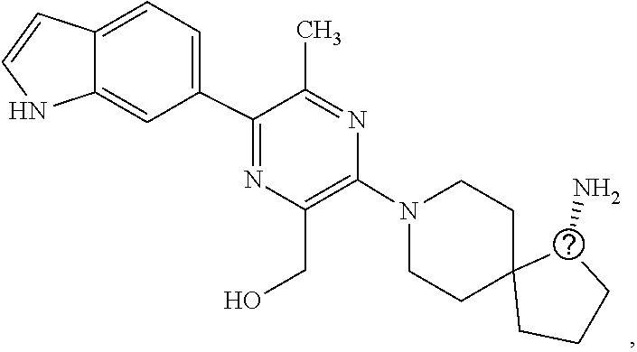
C1C2(CCCC2N)CCN(C2=C(CO)N=C(C3=CC=C4C(=C3)NC=C4)C(C)=N2)C1
